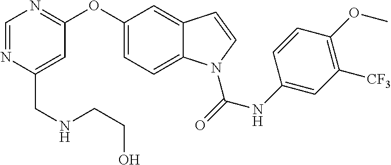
C1=NC(CNCCO)=CC(OC2=CC=C3C(=C2)C=CN3C(NC2=CC([CF3])=C(OC)C=C2)=O)=N1
